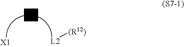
[(R12)][L2]
